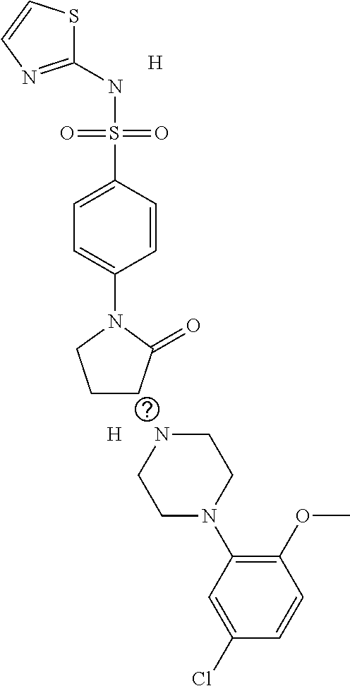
C1(NS(C2=CC=C(N3CCCC3=O)C=C2)(=O)=O)=NC=CS1.[H].[H].N1CCN(C2=C(OC)C=CC(Cl)=C2)CC1
